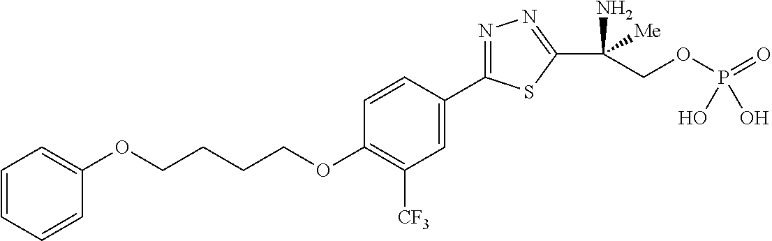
O(CCCCOC1=C([CF3])C=C(C2=NN=C(C(N)([Me])COP(=O)(O)O)S2)C=C1)C1=CC=CC=C1
